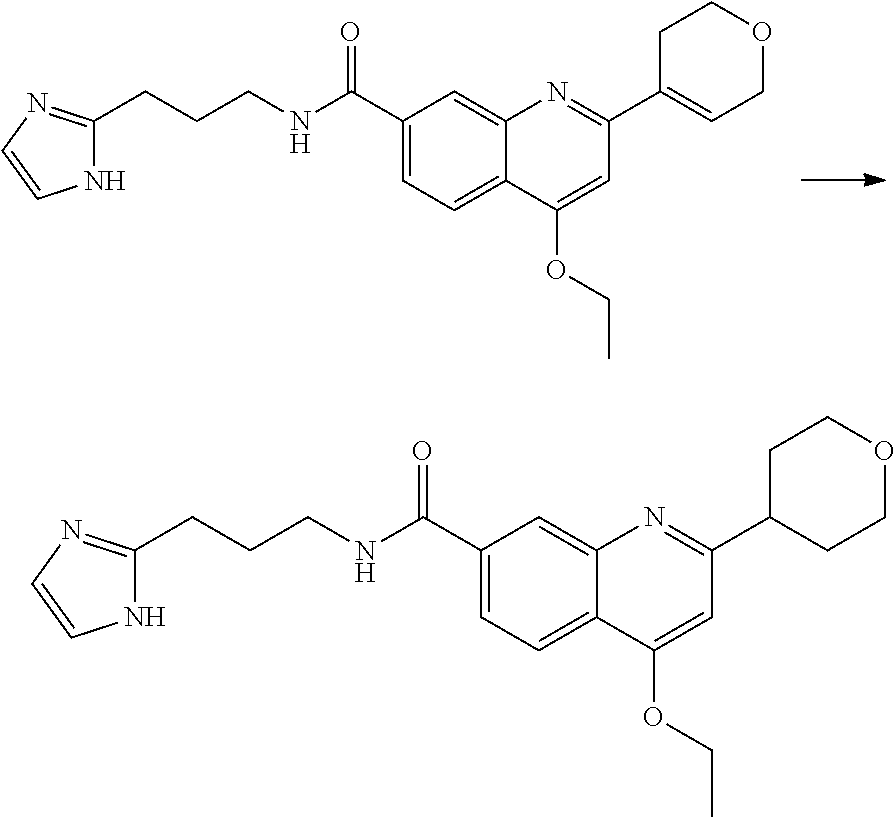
C1C(C2=NC3=CC(C(NCCCC4=NC=CN4)=O)=CC=C3C(OCC)=C2)CCOC1.C1=C(C2=NC3=CC(C(NCCCC4=NC=CN4)=O)=CC=C3C(OCC)=C2)CCOC1
